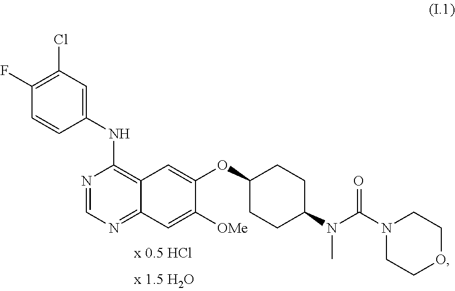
C1(NC2=C3C(=NC=N2)C=C([OMe])C(OC2CCC(N(C(=O)N4CCOCC4)C)CC2)=C3)=CC(Cl)=C(F)C=C1
